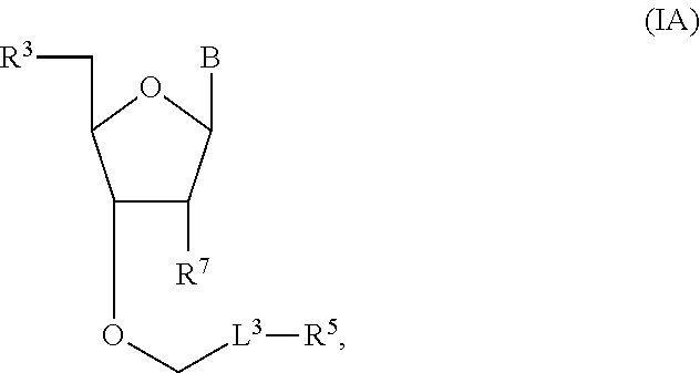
O1C(C[R3])C(OC[L3][R5])C([R7])C1B
